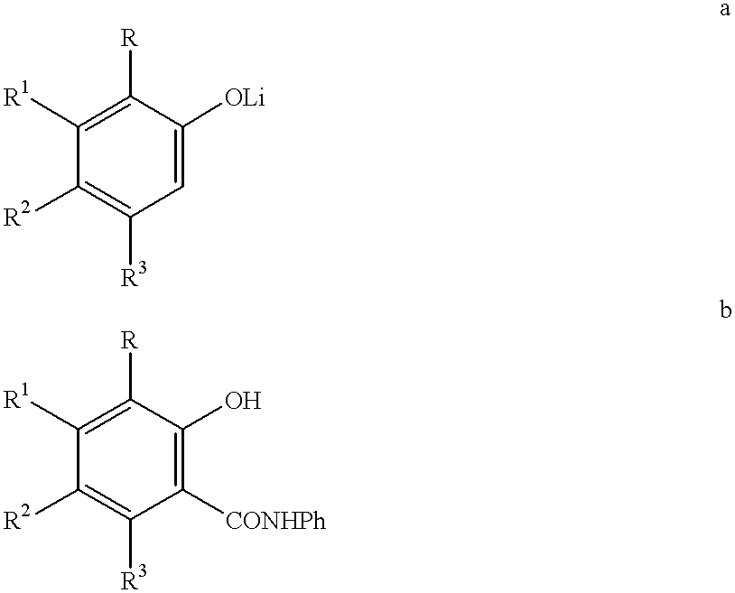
C1([R])=C([R1])C([R2])=C([R3])C=C1[OLi].C1([R])=C([R1])C([R2])=C([R3])C([CONHPh])=C1O
